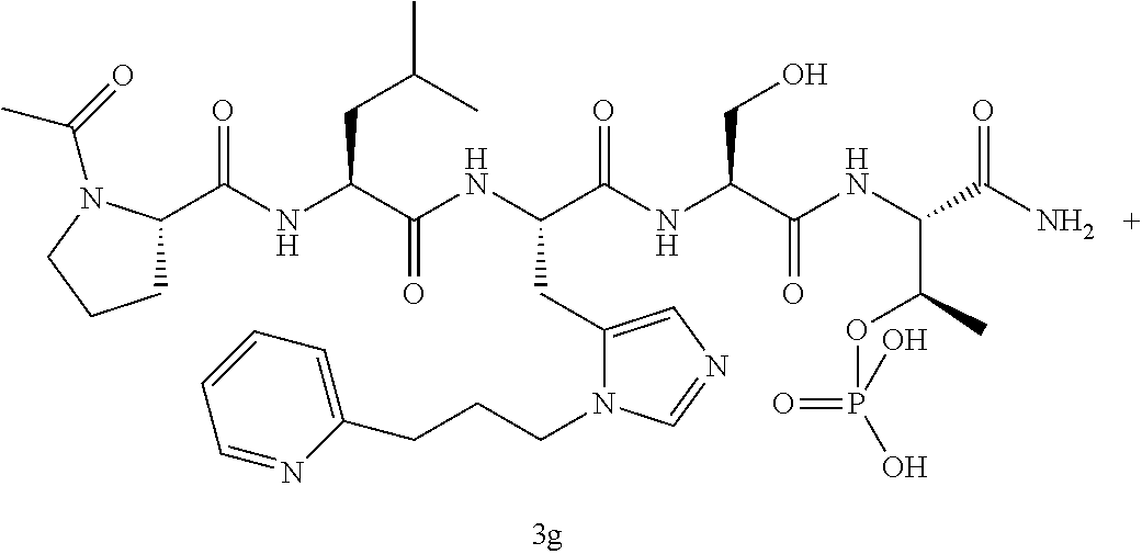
C1C(C(NC(C(NC(C(NC(C(NC(C(N)=O)C(C)OP(=O)(O)O)=O)CO)=O)CC2=CN=CN2CCCC2=CC=CC=N2)=O)CC(C)C)=O)N(C(=O)C)CC1
